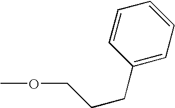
C1=CC=C(CCCOC)C=C1
